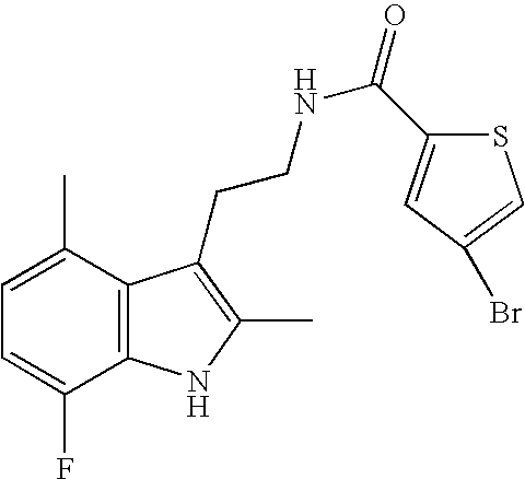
C1=C(C)C2=C(C(F)=C1)NC(C)=C2CCNC(=O)C1=CC(Br)=CS1
